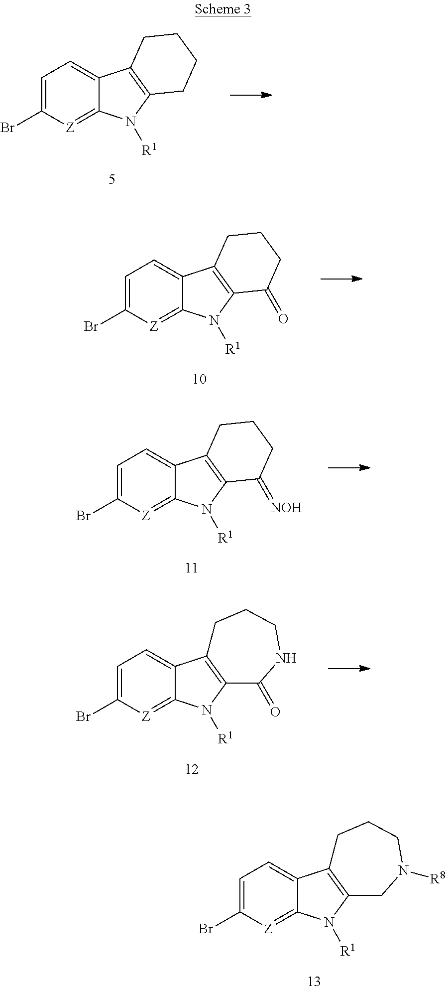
C1=C(Br)[Z]=C2C(=C1)C1=C(N2[R1])CCCC1.C1=C(Br)[Z]=C2C(=C1)C1=C(N2[R1])C(=O)CCC1.C1=C(Br)[Z]=C2C(=C1)C1=C(N2[R1])C(=[NOH])CCC1.C1=C(Br)[Z]=C2C(=C1)C1=C(N2[R1])C(=O)NCCC1.C1=C(Br)[Z]=C2C(=C1)C1=C(N2[R1])CN([R8])CCC1
